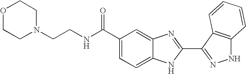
C1=C2C(=CC(C(NCCN3CCOCC3)=O)=C1)N=C(C1=NNC3=C1C=CC=C3)N2
